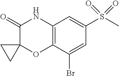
C1(=O)C2(OC3=C(N1)C=C(S(C)(=O)=O)C=C3Br)CC2
